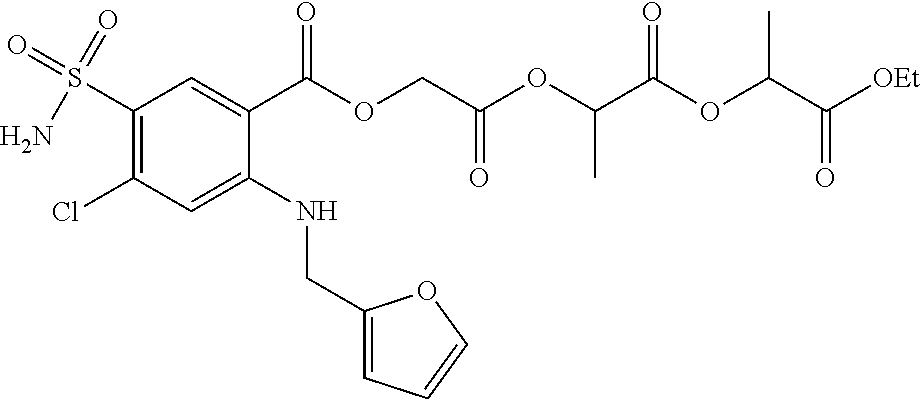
ClC1=C(S(=O)(N)=O)C=C(C(OCC(OC(C(OC(C([OEt])=O)C)=O)C)=O)=O)C(NCC2=CC=CO2)=C1
